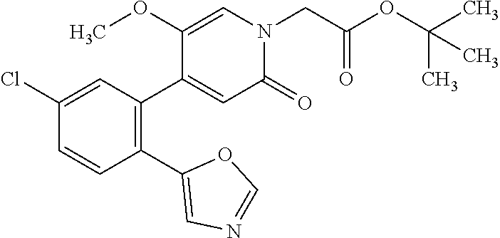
C1=C(OC)C(C2=C(C3=CN=CO3)C=CC(Cl)=C2)=CC(=O)N1CC(OC(C)(C)C)=O
